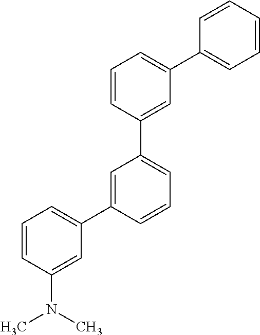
C1=CC(C2=CC=CC(C3=CC=CC(N(C)C)=C3)=C2)=CC(C2=CC=CC=C2)=C1
